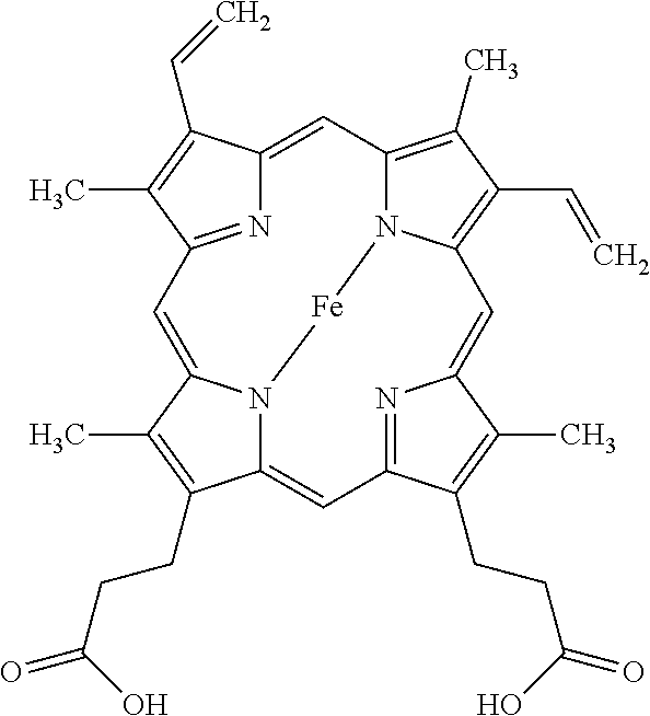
N1=C2C(C)=C(C=C)C1=CC1=C(C)C(C=C)=C3N1[Fe]N1C(=CC4=NC(=C3)C(C)=C4CCC(O)=O)C(CCC(O)=O)=C(C)C1=C2
